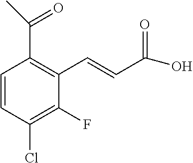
C(C1=C(C=CC(O)=O)C(F)=C(Cl)C=C1)(C)=O
